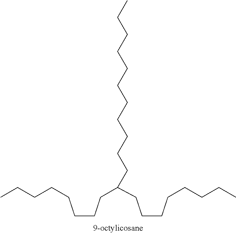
C(CCC(CCCCCCCC)CCCCCCCCCCC)CCCCC
